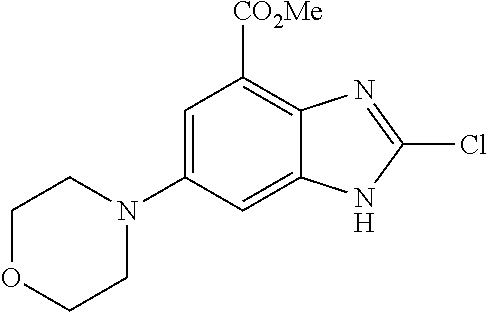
C1OCCN(C2=CC([CO2Me])=C3C(=C2)NC(Cl)=N3)C1
